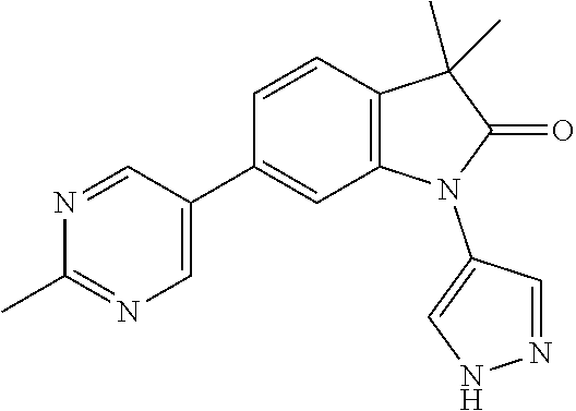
C12=C(C=CC(C3=CN=C(C)N=C3)=C1)C(C)(C)C(=O)N2C1=CNN=C1
